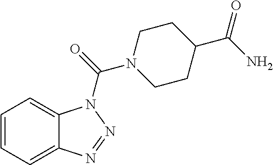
C1=CC=C2C(=C1)N(C(=O)N1CCC(C(N)=O)CC1)N=N2
